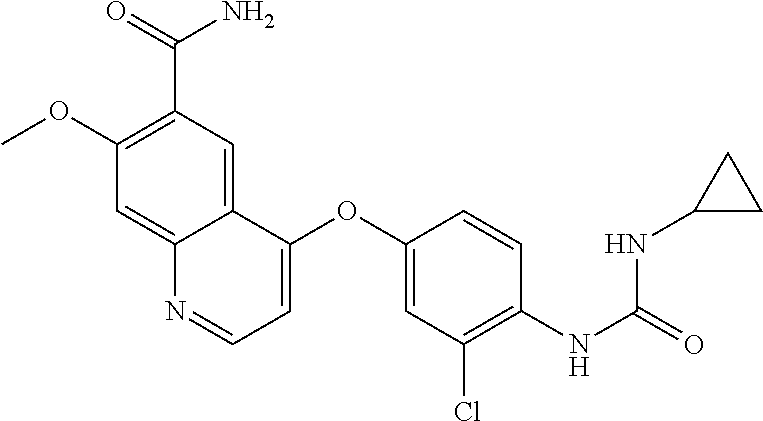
C1(OC)=C(C(N)=O)C=C2C(=C1)N=CC=C2OC1=CC(Cl)=C(NC(NC2CC2)=O)C=C1
